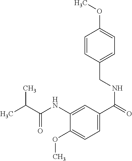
CC(C(NC1=CC(C(=O)NCC2=CC=C(OC)C=C2)=CC=C1OC)=O)C
